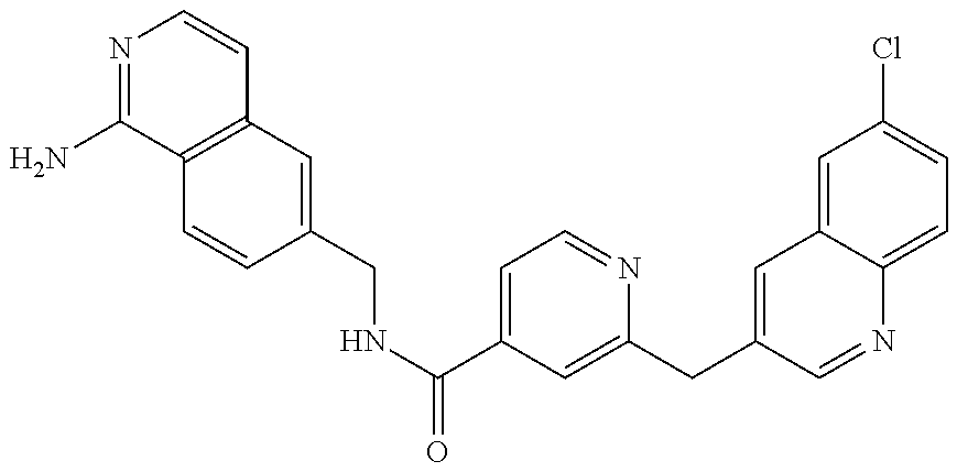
N1=C(N)C2=C(C=C1)C=C(CNC(=O)C1=CC=NC(CC3=CC4=CC(Cl)=CC=C4N=C3)=C1)C=C2
